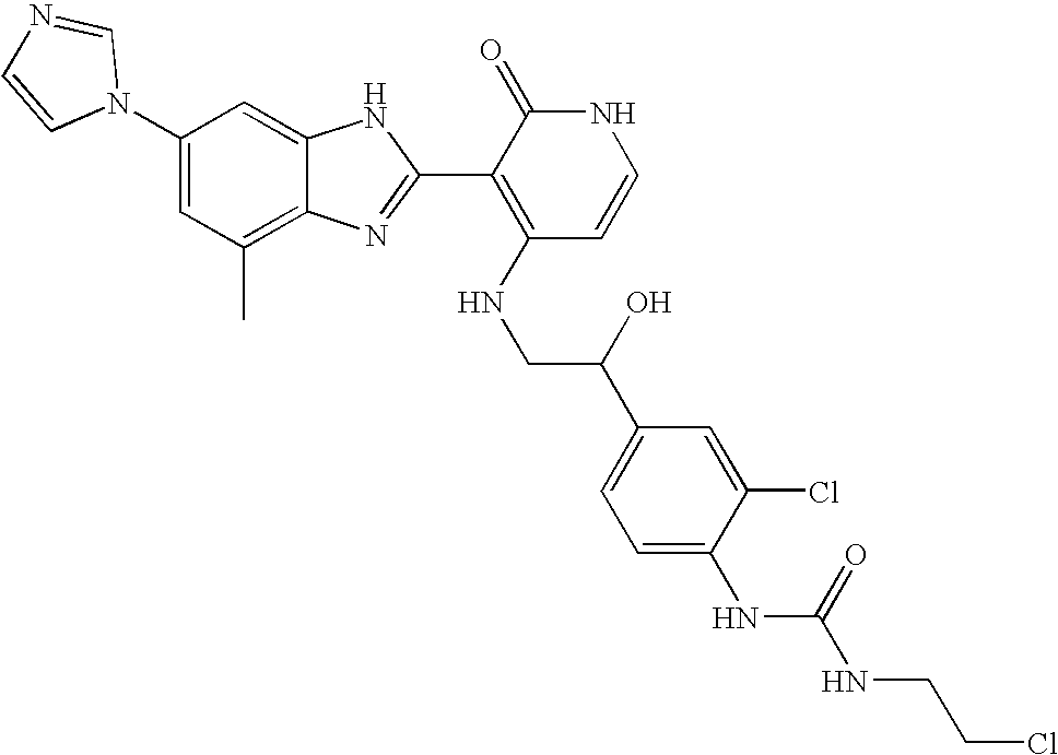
C1(C)=C2C(=CC(N3C=NC=C3)=C1)NC(C1=C(NCC(C3=CC=C(NC(NCCCl)=O)C(Cl)=C3)O)C=CNC1=O)=N2
